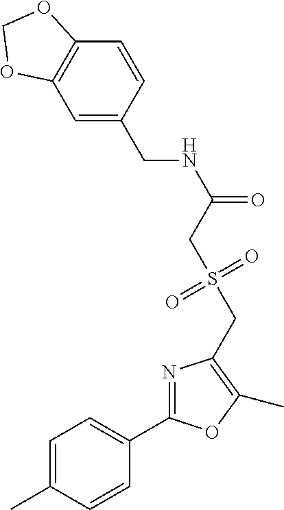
C1=C(C)C=CC(C2=NC(CS(CC(=O)NCC3=CC4=C(C=C3)OCO4)(=O)=O)=C(C)O2)=C1
